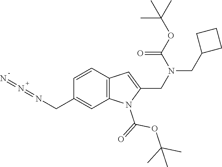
C1=CC2=C(C=C1CN=N=N)N(C(OC(C)(C)C)=O)C(CN(C(=O)OC(C)(C)C)CC1CCC1)=C2
